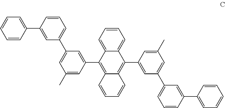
C1=CC=C2C(=C1)C(C1=CC(C3=CC=CC(C4=CC=CC=C4)=C3)=CC(C)=C1)=C1C(=C2C2=CC(C3=CC=CC(C4=CC=CC=C4)=C3)=CC(C)=C2)C=CC=C1
